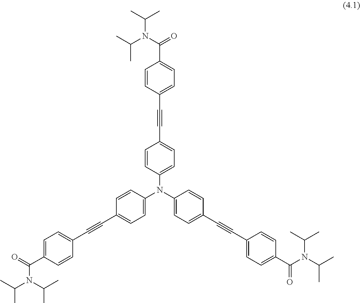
C1=C(C(=O)N(C(C)C)C(C)C)C=CC(C#CC2=CC=C(N(C3=CC=C(C#CC4=CC=C(C(N(C(C)C)C(C)C)=O)C=C4)C=C3)C3=CC=C(C#CC4=CC=C(C(N(C(C)C)C(C)C)=O)C=C4)C=C3)C=C2)=C1
